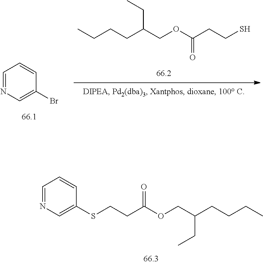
C(CC(OCC(CCCC)CC)=O)SC1=CN=CC=C1.C(CC(OCC(CCCC)CC)=O)S.BrC1=CN=CC=C1
